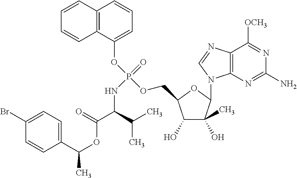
C1(O)C(C)(O)C(N2C3=C(N=C2)C([OCH3])=NC(N)=N3)OC1COP(OC1=CC=CC2=C1C=CC=C2)(=O)NC(C(OC(C1=CC=C(Br)C=C1)C)=O)C(C)C
